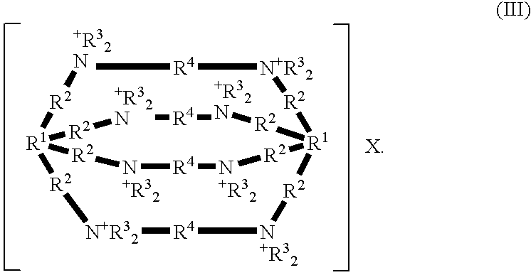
[N+R32]1[R4][N+R32][R2][R1]23[R2][N+R32][R4][+R32N][R2][R1]([R2]1)([R2][N+R32][R4][N+R32][R2]2)[R2][+R32N][R4][+R32N][R2]3
